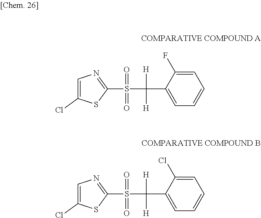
C1=C(F)C(C([H])([H])S(=O)(=O)C2=NC=C(Cl)S2)=CC=C1.C1=C(Cl)C(C([H])([H])S(=O)(=O)C2=NC=C(Cl)S2)=CC=C1
